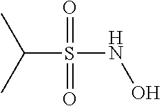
CC(C)S(NO)(=O)=O
